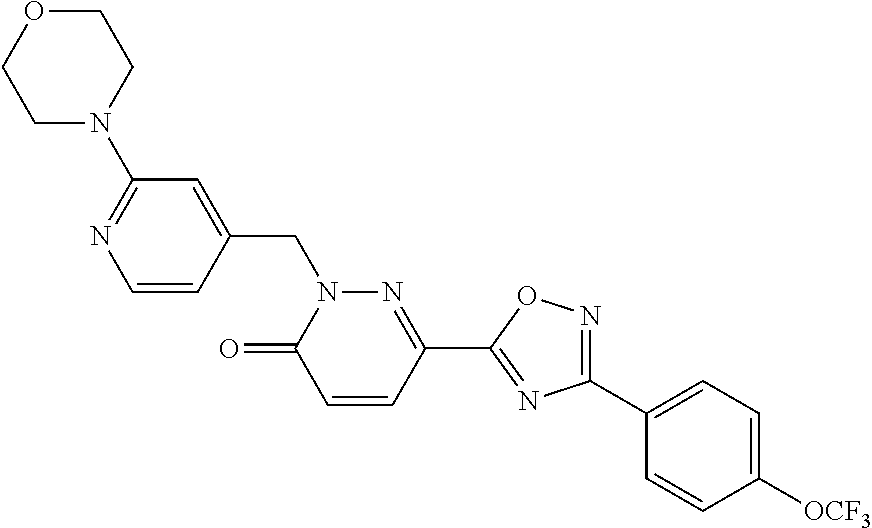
C1N(C2=NC=CC(CN3C(=O)C=CC(C4=NC(C5=CC=C([OCF3])C=C5)=NO4)=N3)=C2)CCOC1
